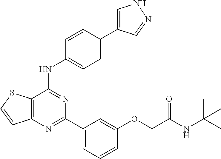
C12=C(C(NC3=CC=C(C4=CNN=C4)C=C3)=NC(C3=CC=CC(OCC(NC(C)(C)C)=O)=C3)=N1)SC=C2
